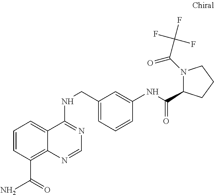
C1=CC(C(N)=O)=C2C(=C1)C(NCC1=CC=CC(NC(=O)C3N(C(C(F)(F)F)=O)CCC3)=C1)=NC=N2
